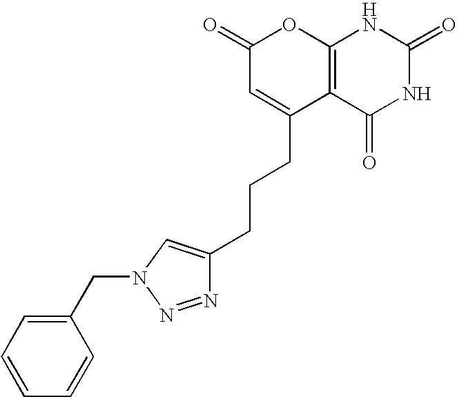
C1(=O)C=C(CCCC2=CN(CC3=CC=CC=C3)N=N2)C2=C(O1)NC(=O)NC2=O
